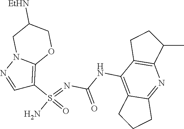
C(NC1=C2C(=NC3=C1CCC3C)CCC2)(N=S(N)(=O)C1=C2N(N=C1)CC([EtHN])CO2)=O
